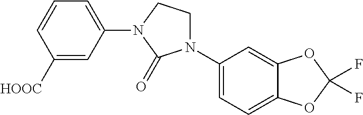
C1([HOOC])=CC(N2CCN(C3=CC=C4C(=C3)OC(F)(F)O4)C2=O)=CC=C1
